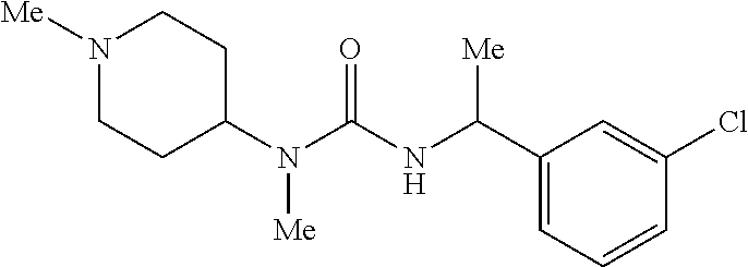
N1([Me])CCC(N(C(=O)NC(C2=CC=CC(Cl)=C2)[Me])[Me])CC1
